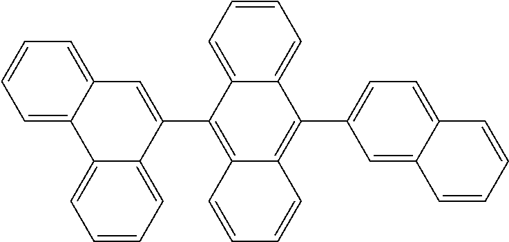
C1(C2=C3C=CC=CC3=C(C3=CC4=CC=CC=C4C4=CC=CC=C43)C3=CC=CC=C23)=CC=C2C(=C1)C=CC=C2
